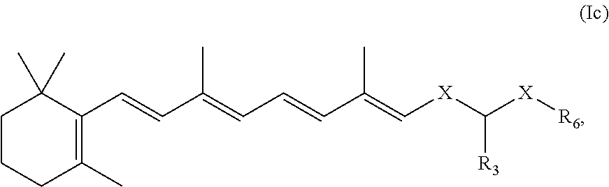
C1CCC(C)=C(C=CC(=CC=CC(=C[X]C([X][R6])[R3])C)C)C1(C)C
